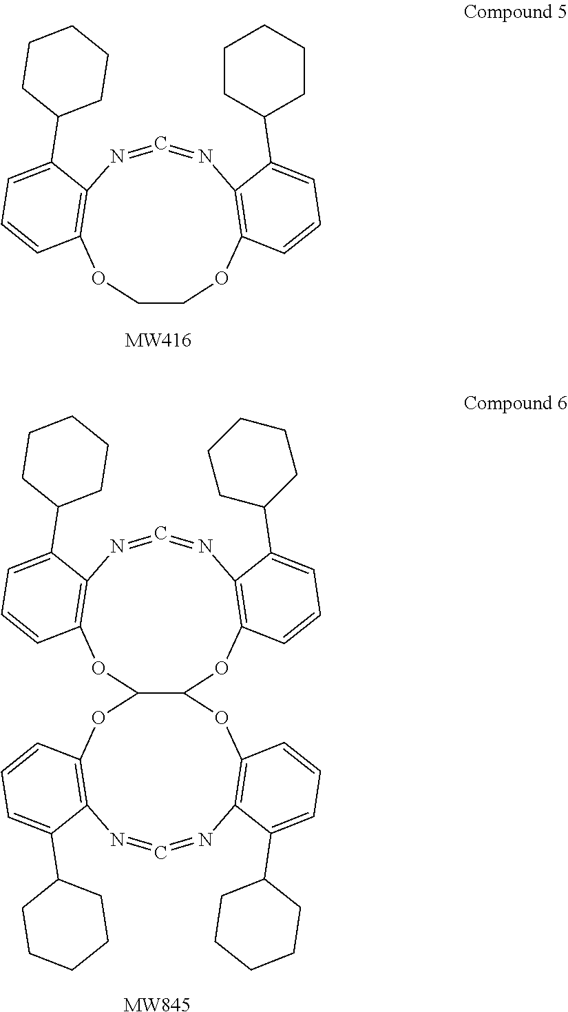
C1COC2=C(N=C=NC3=C(O1)C=CC=C3C1CCCCC1)C(C1CCCCC1)=CC=C2.[MW416].O1C2=C(N=C=NC3=C(OC4C1OC1=C(N=C=NC5=C(O4)C=CC=C5C4CCCCC4)C(C4CCCCC4)=CC=C1)C=CC=C3C1CCCCC1)C(C1CCCCC1)=CC=C2.[MW845]
